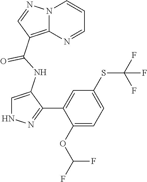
C1(C(NC2=CNN=C2C2=CC(SC(F)(F)F)=CC=C2OC(F)F)=O)=C2N(N=C1)C=CC=N2
